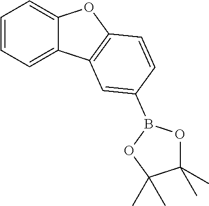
C1=CC=C2C(=C1)OC1=C2C=C(B2OC(C)(C)C(C)(C)O2)C=C1
